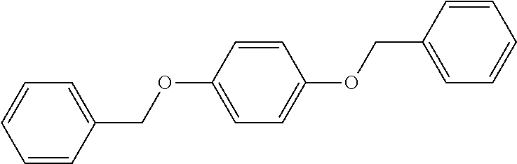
C1=C(OCC2=CC=CC=C2)C=CC(OCC2=CC=CC=C2)=C1
